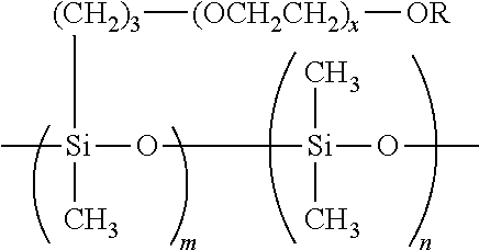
C[Si](O[Si](OC)(C)C)([(CH2)3][(OCH2CH2)x][OR])C
